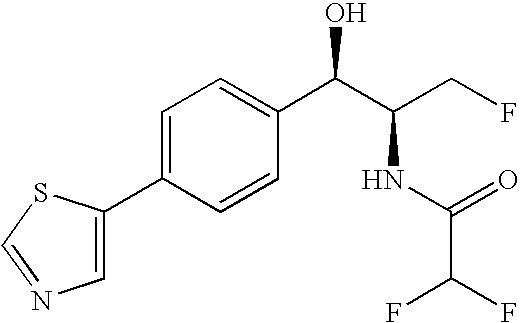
C1=C(C2=CN=CS2)C=CC(C(C(CF)NC(=O)C(F)F)O)=C1
